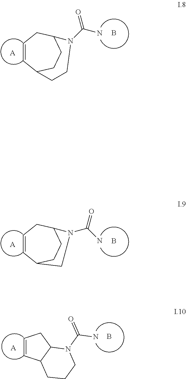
B.[A].C1=CC2CCC(C1)N(C(=O)N)CC2.B.[A].C1=CC2CCC(C1)N(C(N)=O)C2.B.[A].C1=CC2C(C1)N(C(=O)N)CCC2
